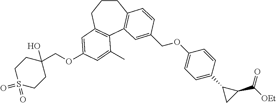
C1S(=O)(=O)CCC(O)(COC2=CC3=C(C4=C(CCC3)C=CC(COC3=CC=C(C5CC5C(=O)[OEt])C=C3)=C4)C(C)=C2)C1
